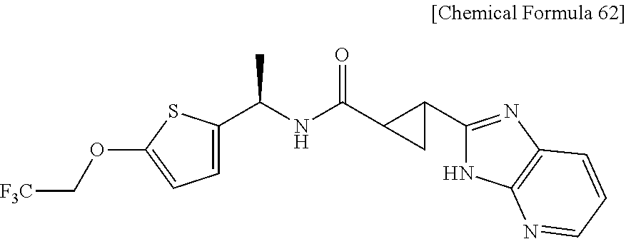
C(NC(=O)C1CC1C1=NC2=C(N1)N=CC=C2)(C)C1=CC=C(OC[F3C])S1
